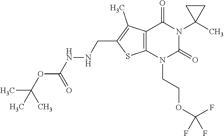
C12=C(N(CCOC(F)(F)F)C(=O)N(C3(C)CC3)C1=O)SC(CNNC(OC(C)(C)C)=O)=C2C
